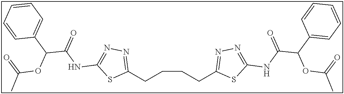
C1(CCCCC2=NN=C(NC(C(C3=CC=CC=C3)OC(C)=O)=O)S2)=NN=C(NC(C(C2=CC=CC=C2)OC(C)=O)=O)S1
